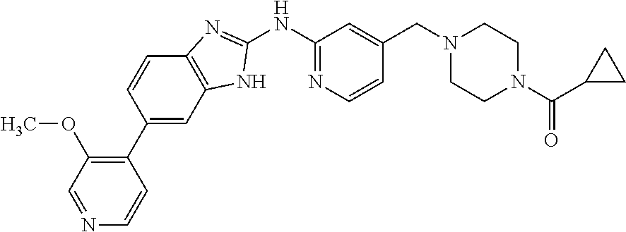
C1(C2=CC3=C(C=C2)N=C(NC2=NC=CC(CN4CCN(C(=O)C5CC5)CC4)=C2)N3)=C(OC)C=NC=C1
